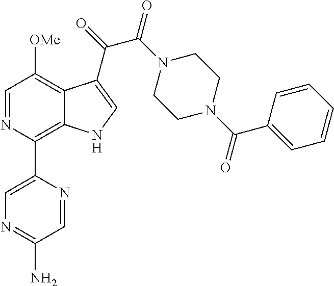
C1=NC(C2=CN=C(N)C=N2)=C2C(=C1[OMe])C(C(=O)C(N1CCN(C(C3=CC=CC=C3)=O)CC1)=O)=CN2
